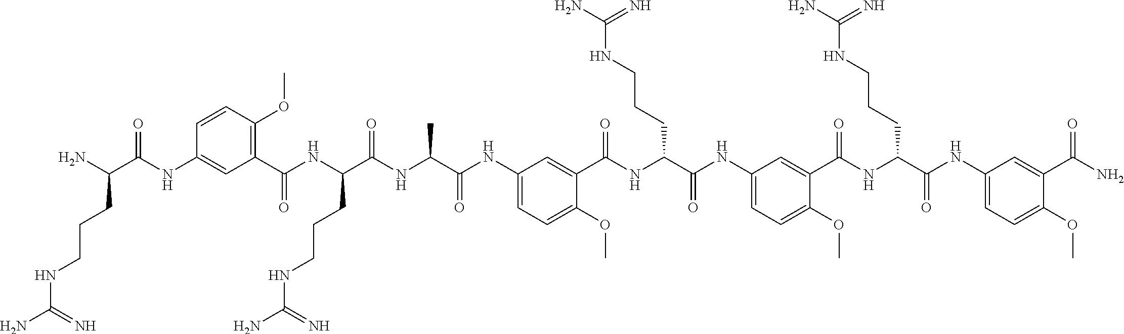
C(C(NC(C(NC1=CC=C(OC)C(C(NC(C(NC2=CC=C(OC)C(C(NC(C(NC3=CC=C(OC)C(C(N)=O)=C3)=O)CCCNC(N)=N)=O)=C2)=O)CCCNC(N)=N)=O)=C1)=O)C)=O)(NC(C1=C(OC)C=CC(NC(=O)C(N)CCCNC(N)=N)=C1)=O)CCCNC(N)=N
